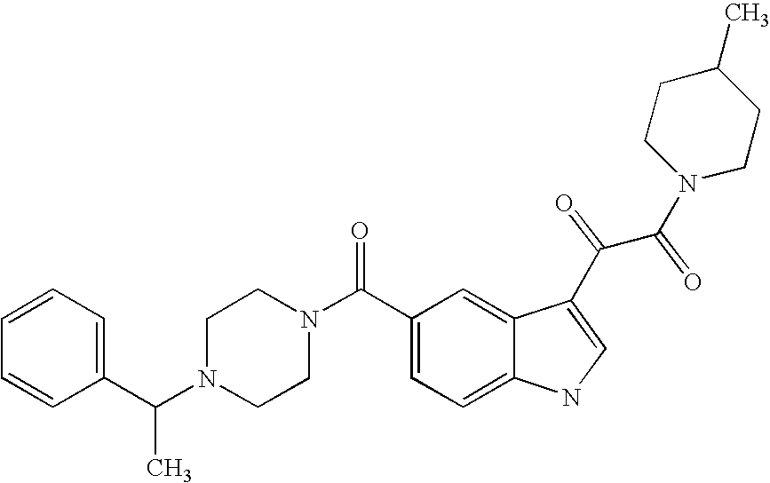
C1=CC=C(C(N2CCN(C(C3=CC=C4C(=C3)C(C(C(N3CCC(C)CC3)=O)=O)=CN4)=O)CC2)C)C=C1
